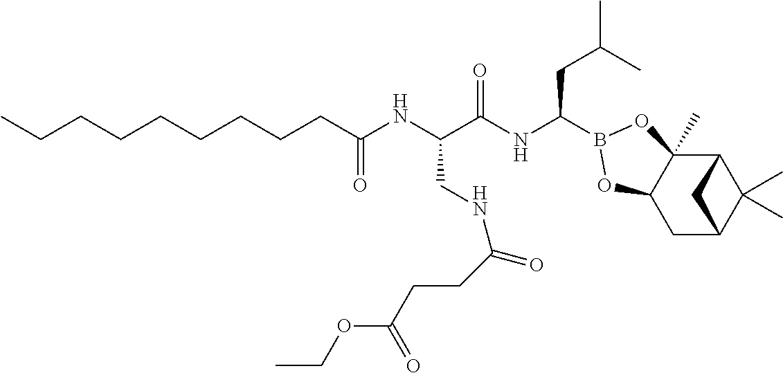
C(C(NC(C(NC(CC(C)C)B1OC2(C)C3C(C)(C)C(CC2O1)C3)=O)CNC(=O)CCC(OCC)=O)=O)CCCCCCCC
